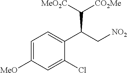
C1=C([MeO])C=C(Cl)C(C(C[NO2])C([MeO2C])[CO2Me])=C1
